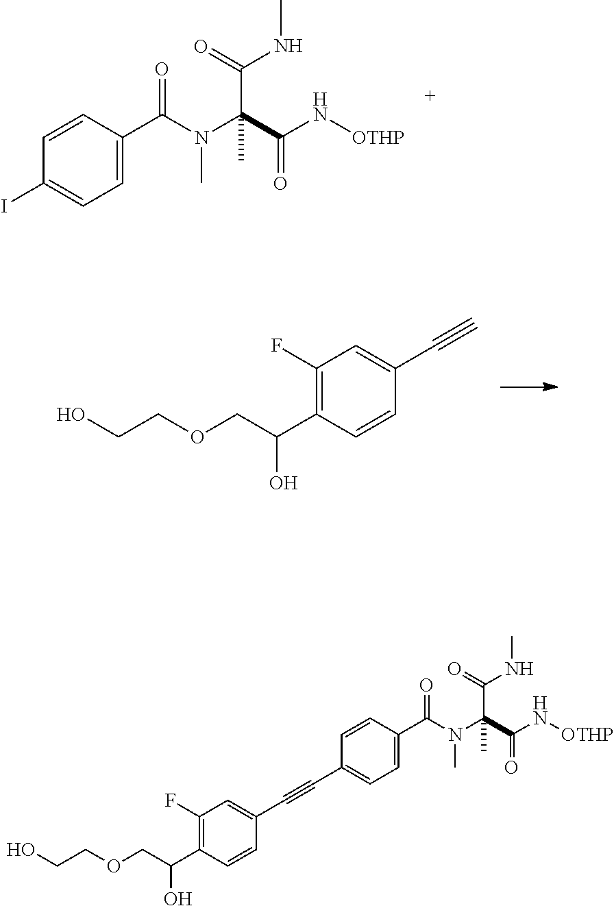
C1=CC(C(N(C(C(N[OTHP])=O)(C(=O)NC)C)C)=O)=CC=C1I.C1(F)=C(C(COCCO)O)C=CC(C#C)=C1.C1=CC(C(N(C(C(N[OTHP])=O)(C(=O)NC)C)C)=O)=CC=C1C#CC1=CC(F)=C(C(COCCO)O)C=C1
